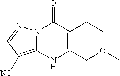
N12C(=C([NC])C=N1)NC(COC)=C(CC)C2=O
